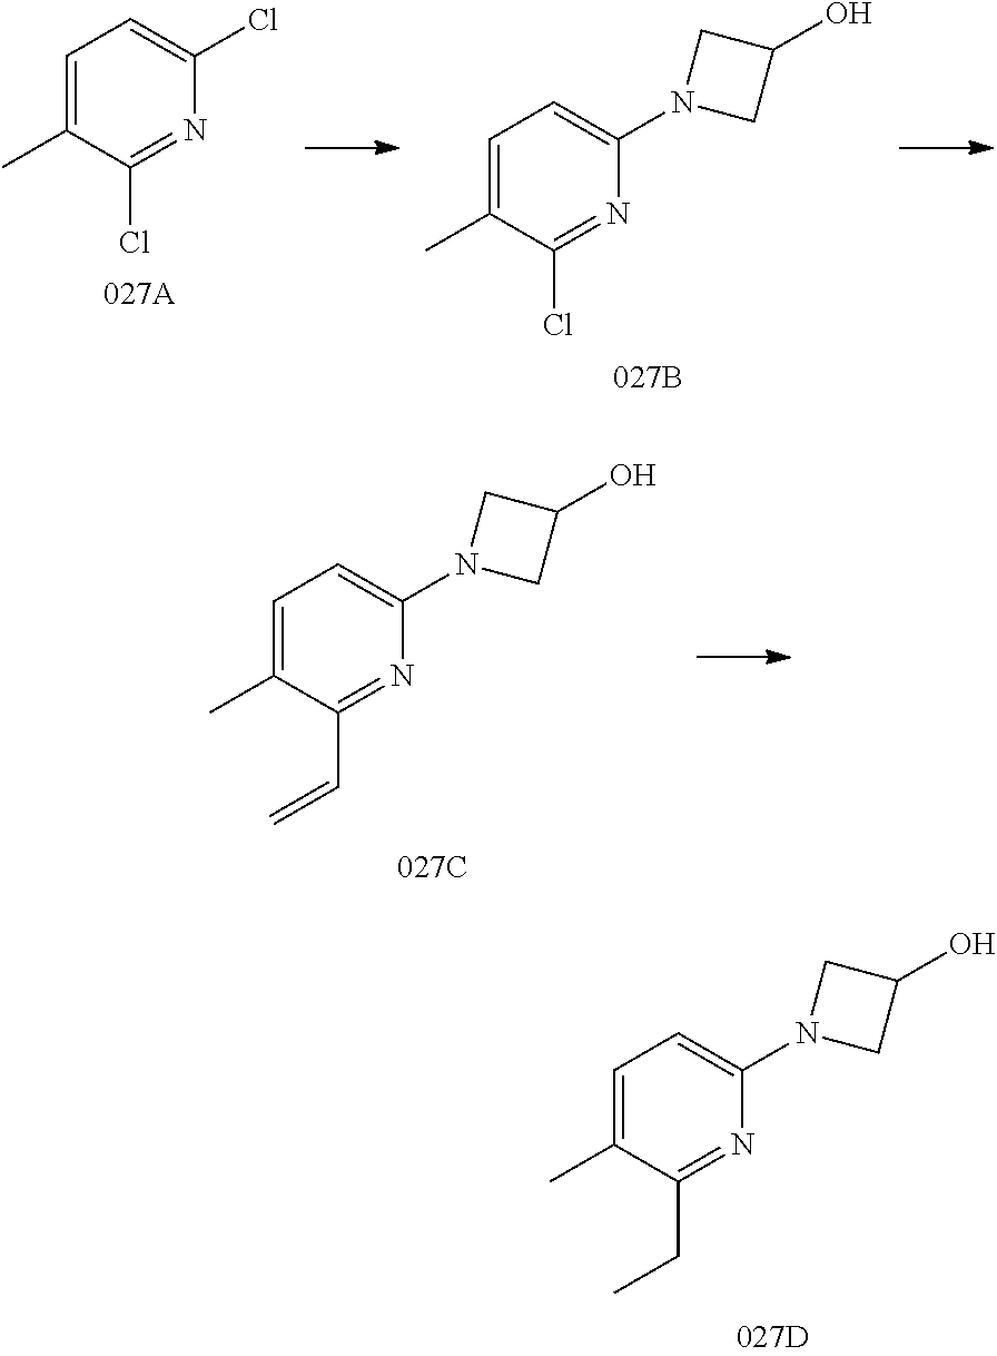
C1(O)CN(C2=CC=C(C)C(CC)=N2)C1.C1(Cl)=NC(Cl)=CC=C1C.C1(O)CN(C2=CC=C(C)C(Cl)=N2)C1.C1(O)CN(C2=CC=C(C)C(C=C)=N2)C1
